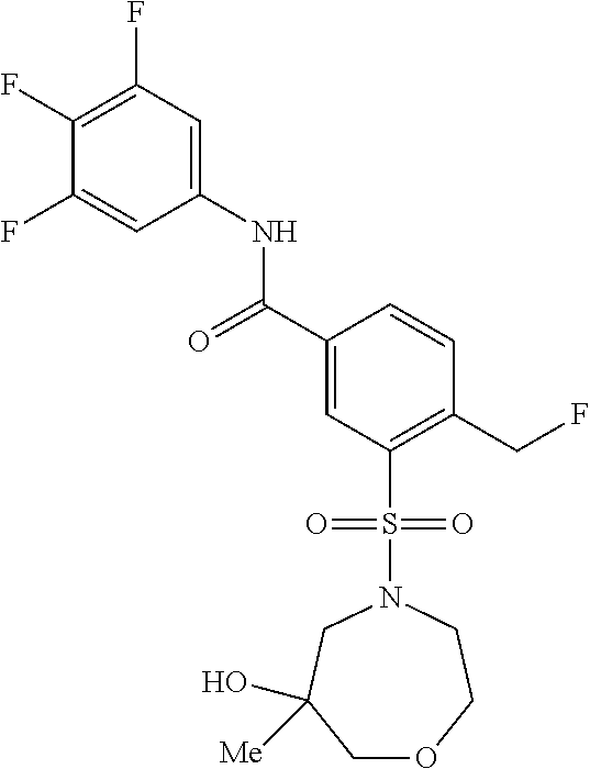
C(C1=CC(S(N2CCOCC(O)([Me])C2)(=O)=O)=C(CF)C=C1)(=O)NC1=CC(F)=C(F)C(F)=C1
